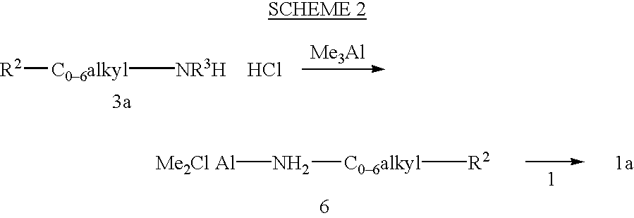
[R2][C06alkyl][NR3H].Cl.N([C06alkyl][R2])[Me2Cl Al]
